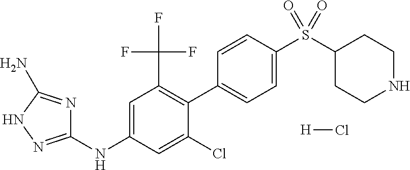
C1=CC(S(C2CCNCC2)(=O)=O)=CC=C1C1=C(C(F)(F)F)C=C(NC2=NNC(N)=N2)C=C1Cl.[H]Cl
